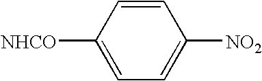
C1=CC([NHCO])=CC=C1[NO2]
